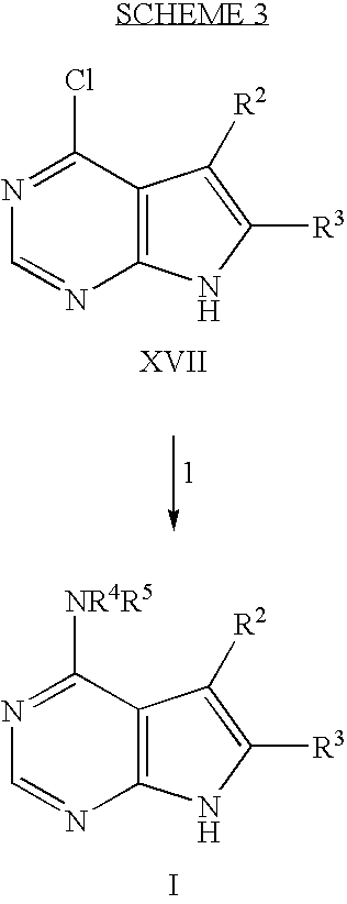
N1=C(Cl)C2=C(N=C1)NC([R3])=C2[R2].N1=C([NR4R5])C2=C(N=C1)NC([R3])=C2[R2].I
